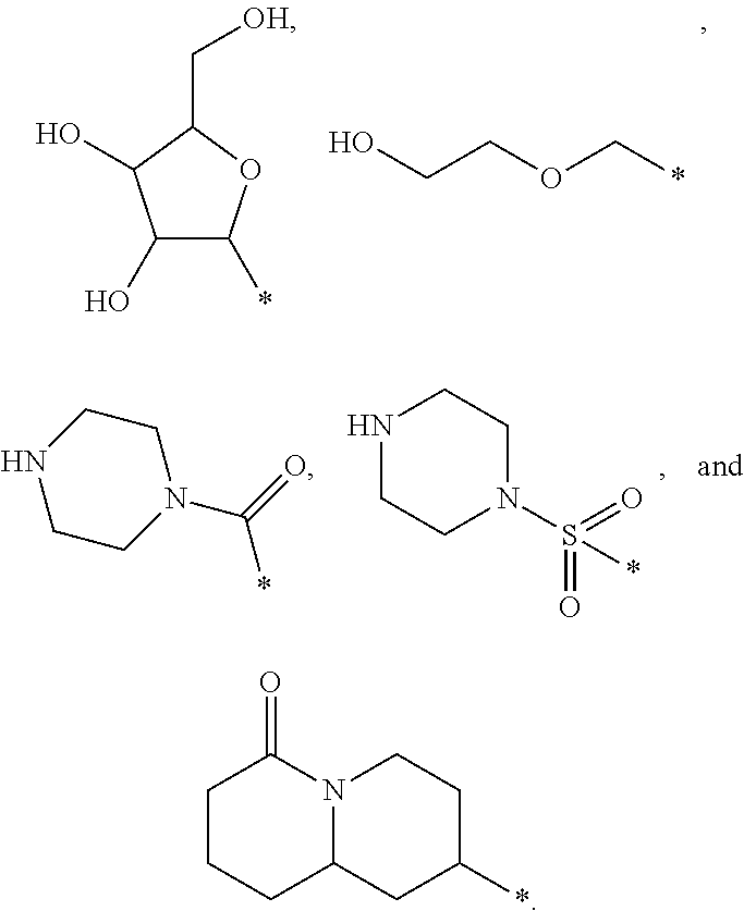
C1(O)C(*)OC(C[OH])C1O.OCCOC*.C1CN(C(=O)*)CCN1.N1CCN(S(=O)(=O)*)CC1.C1CCC2N(C1=O)CCC(*)C2
